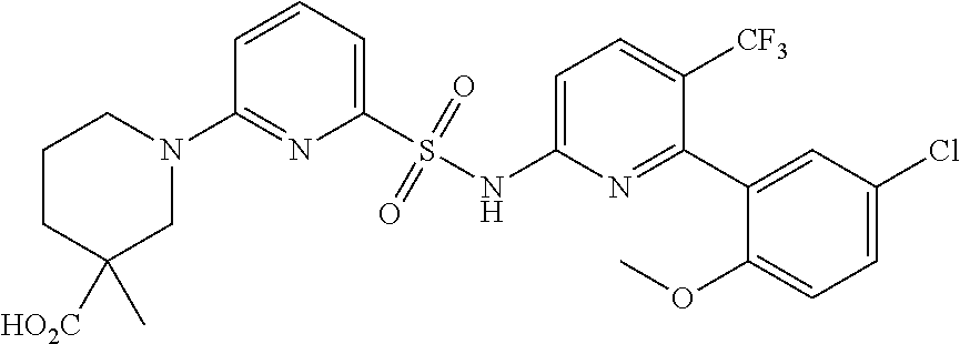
C1=CC=C(S(NC2=CC=C([CF3])C(C3=CC(Cl)=CC=C3OC)=N2)(=O)=O)N=C1N1CCCC(C)([HO2C])C1
